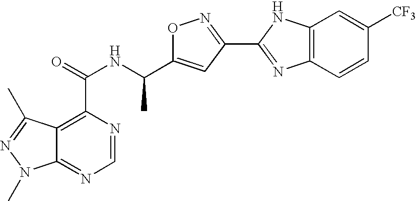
C12=NC=NC(C(=O)NC(C3=CC(C4=NC5=C(N4)C=C([CF3])C=C5)=NO3)C)=C1C(C)=NN2C
